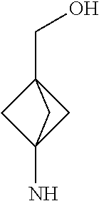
C1C2(N)CC1(CO)C2
